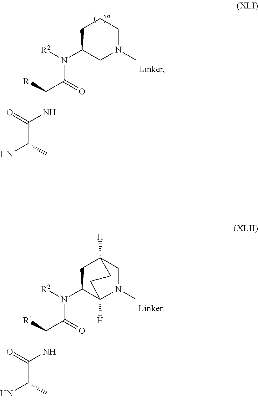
C1C(N([R2])C(=O)C([R1])NC(=O)C(C)NC)CN(C)CC1.CN1CC2([H])CC(N([R2])C(=O)C([R1])NC(=O)C(C)NC)C1([H])CC2
